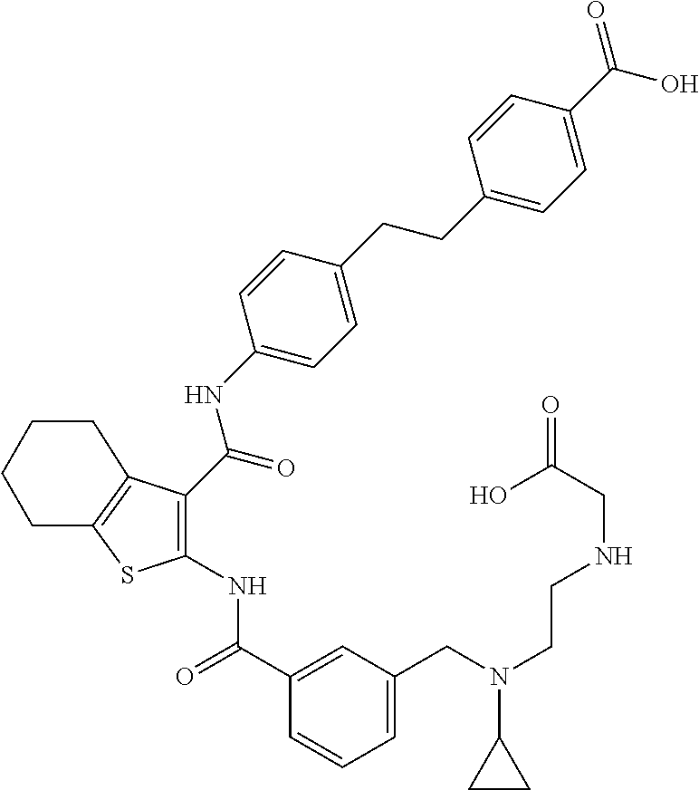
C1(C(=O)NC2=C(C(NC3=CC=C(CCC4=CC=C(C(O)=O)C=C4)C=C3)=O)C3=C(S2)CCCC3)=CC(CN(CCNCC(=O)O)C2CC2)=CC=C1
